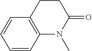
C1=CC2=C(C=C1)CCC(=O)N2C
